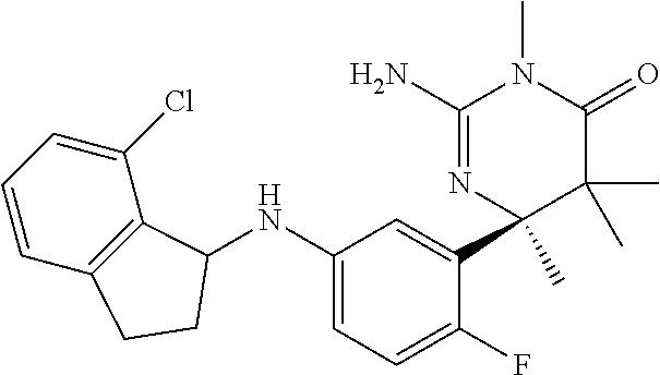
C1(N)=NC(C)(C2=CC(NC3C4=C(C=CC=C4Cl)CC3)=CC=C2F)C(C)(C)C(=O)N1C
